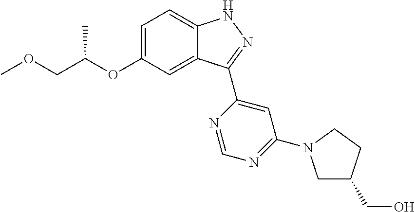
C1=C(OC(COC)C)C=C2C(=C1)NN=C2C1=CC(N2CC(CO)CC2)=NC=N1
